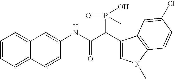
C1=CC=C2C(=C1)C=C(NC(C(C1=CN(C)C3=C1C=C(Cl)C=C3)P(=O)(O)C)=O)C=C2
